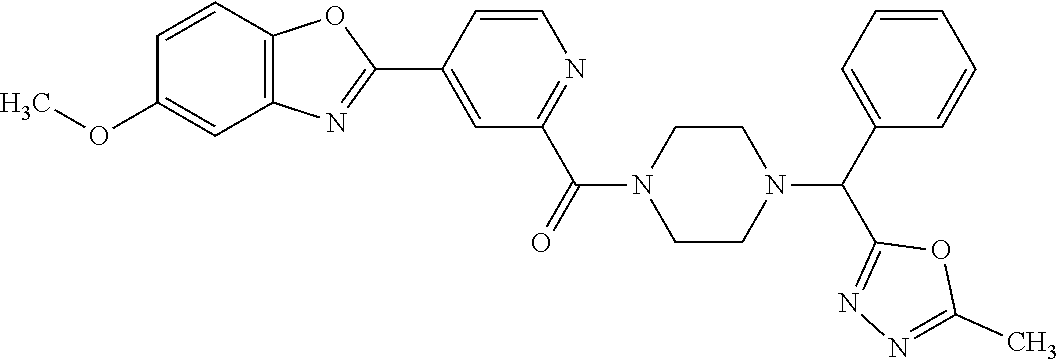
C1=C(C2=NC3=C(O2)C=CC(OC)=C3)C=CN=C1C(=O)N1CCN(C(C2=CC=CC=C2)C2=NN=C(C)O2)CC1
